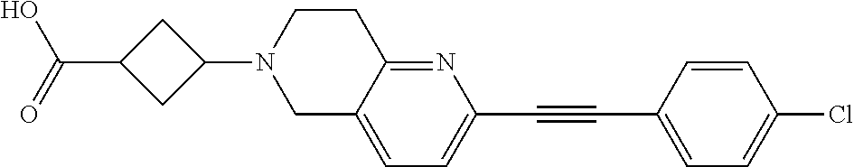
OC(C1CC(N2CC3=CC=C(C#CC4=CC=C(Cl)C=C4)N=C3CC2)C1)=O
